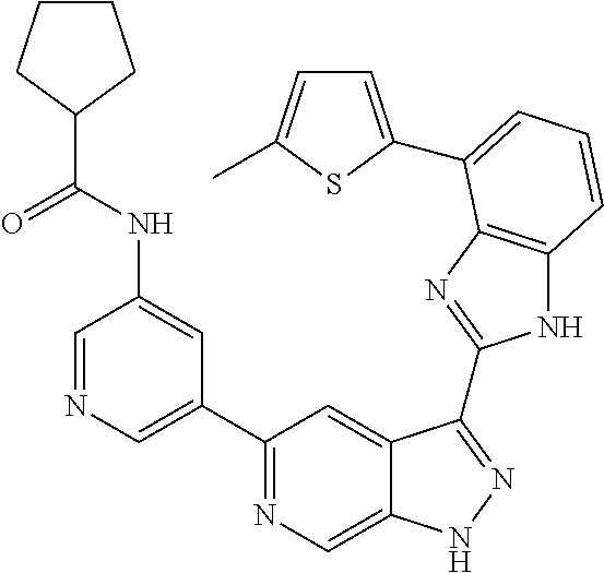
C1=NC=C(C2=NC=C3C(=C2)C(C2=NC4=C(N2)C=CC=C4C2=CC=C(C)S2)=NN3)C=C1NC(=O)C1CCCC1
